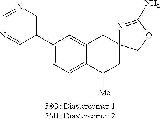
C1=NC=C(C2=CC=C3C(=C2)CC2(CC3[Me])N=C(N)OC2)C=N1
